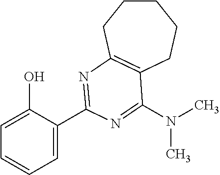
C1CCC2=C(CC1)C(N(C)C)=NC(C1=CC=CC=C1O)=N2
